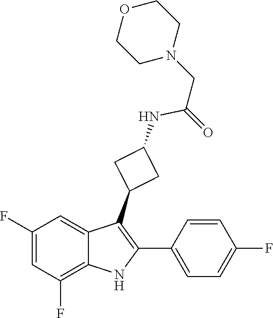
C(C(NC1CC(C2=C(C3=CC=C(F)C=C3)NC3=C(F)C=C(F)C=C32)C1)=O)N1CCOCC1
